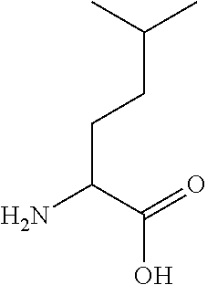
C(CC(N)C(=O)O)C(C)C
